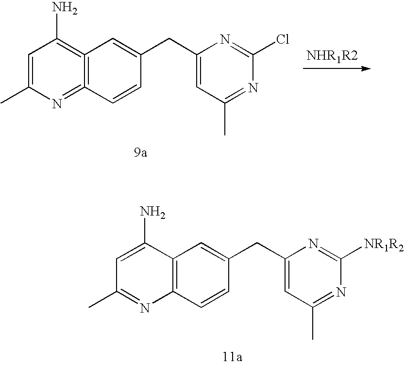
C1=C(C)N=C2=C(=C1N)C=C(CC1=CC(C)=NC(Cl)=N1)C=C2.C1=C(N)C2=C(N=C1C)C=CC(CC1=CC(C)=NC([NR1R2])=N1)=C2
